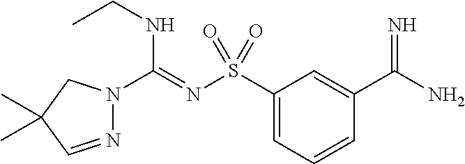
C1(S(N=C(NCC)N2N=CC(C)(C)C2)(=O)=O)=CC=CC(C(N)=N)=C1
